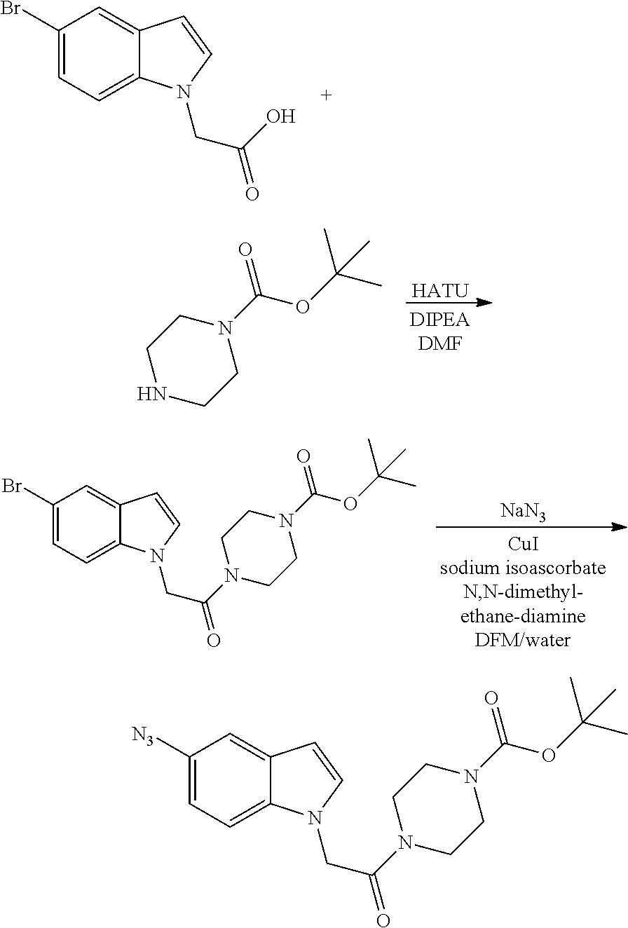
C1(Br)=CC=C2C(=C1)C=CN2CC(O)=O.[HATU].C1NCCN(C(OC(C)(C)C)=O)C1.[NaN3].C1(Br)=CC=C2C(=C1)C=CN2CC(=O)N1CCN(C(OC(C)(C)C)=O)CC1.C1([N3])=CC=C2C(=C1)C=CN2CC(=O)N1CCN(C(OC(C)(C)C)=O)CC1
